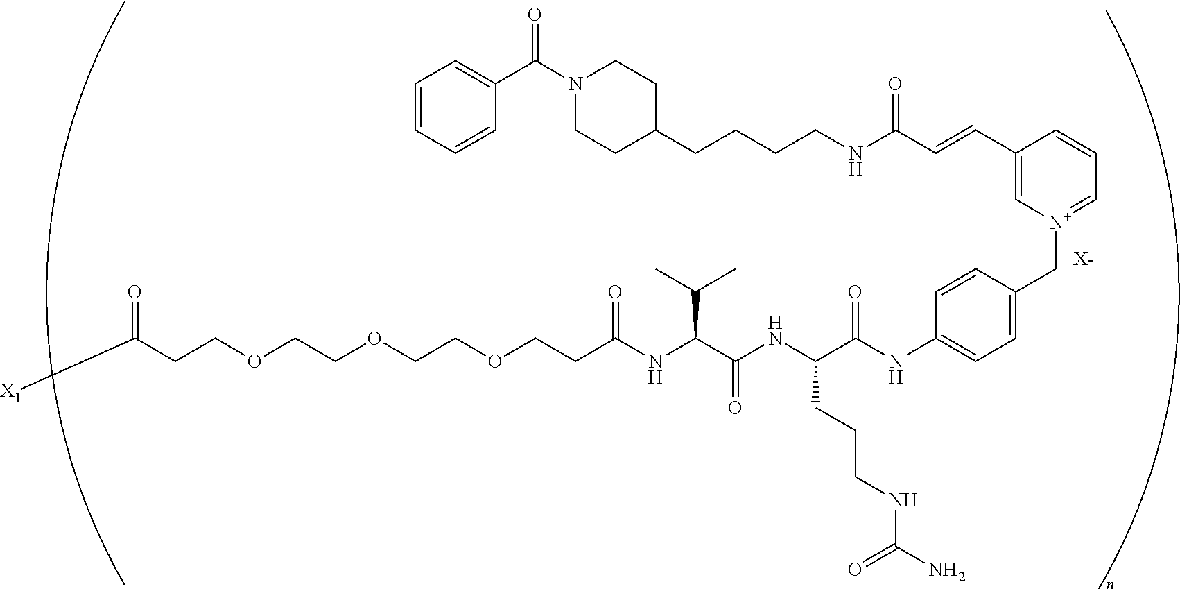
[X-].C(COCCOCCOCCC(NC(C(NC(C(NC1=CC=C(C[N+]2=CC=CC(C=CC(NCCCCC3CCN(C(=O)C4=CC=CC=C4)CC3)=O)=C2)C=C1)=O)CCCNC(N)=O)=O)C(C)C)=O)C([X1])=O
